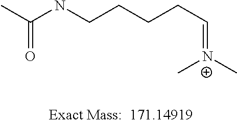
CC(NCCCCC=[N+](C)C)=O
